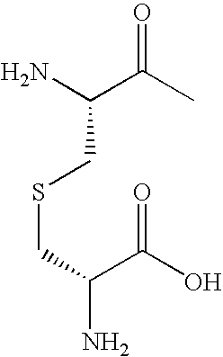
O=C(C)C(N)CSCC(C(O)=O)N
